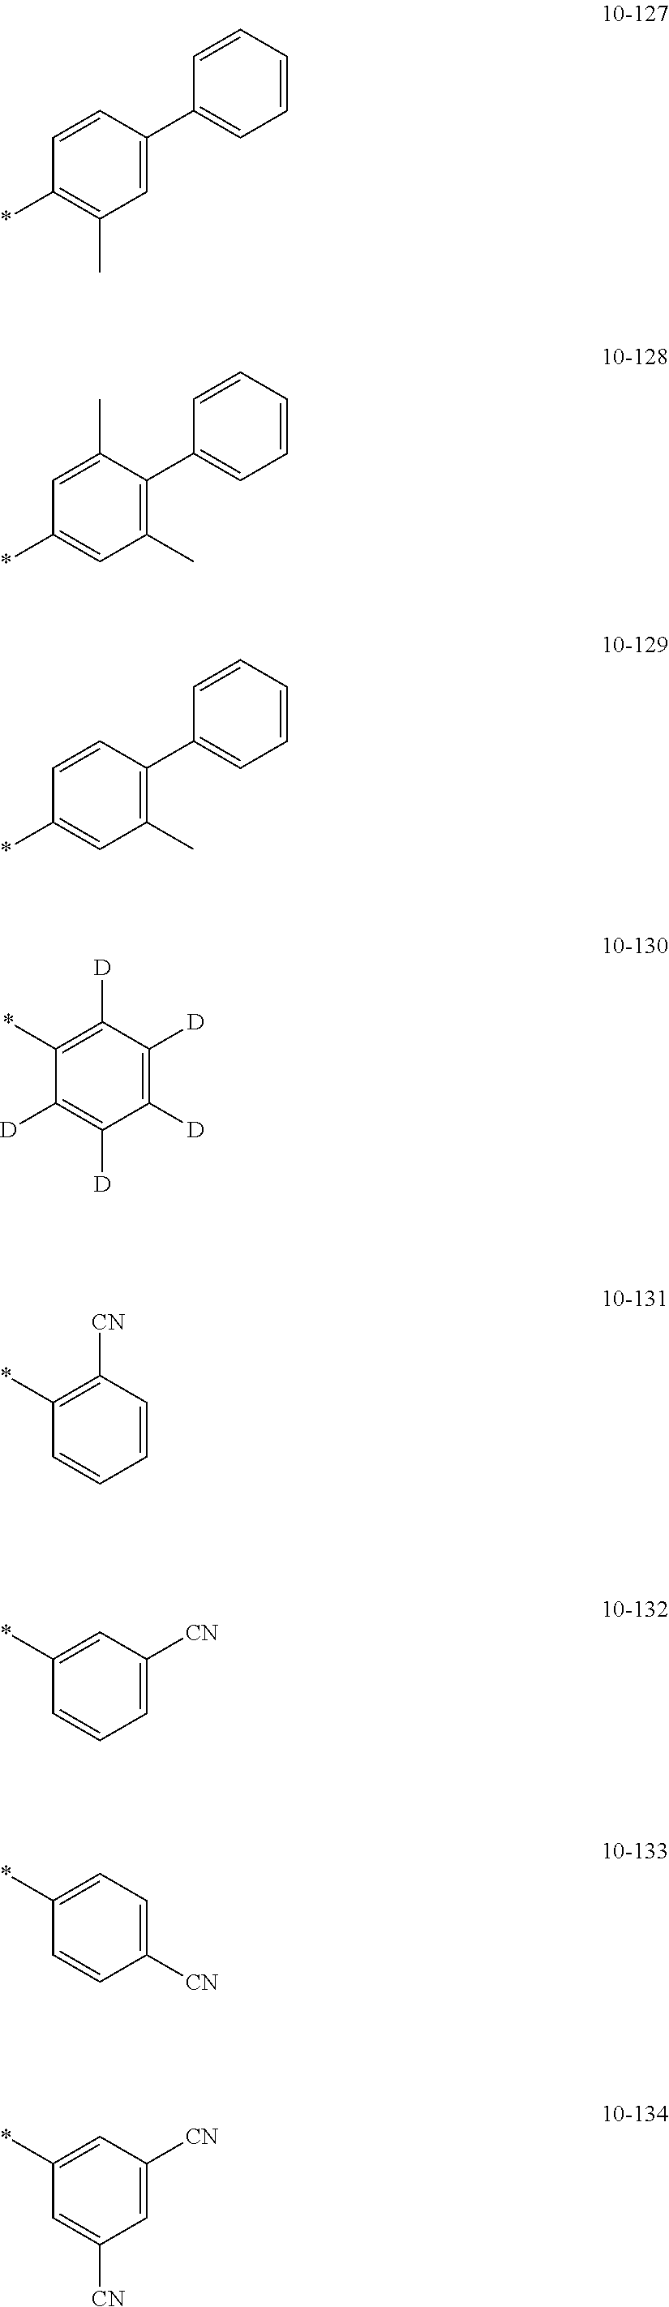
C1=CC(*)=C(C)C=C1C1=CC=CC=C1.C1(C)=CC(*)=CC(C)=C1C1=CC=CC=C1.C1=CC(*)=CC(C)=C1C1=CC=CC=C1.C1([D])=C(*)C([D])=C([D])C([D])=C1[D].C1([CN])=C(*)C=CC=C1.C1=C(*)C=CC=C1[CN].C1=CC([CN])=CC=C1*.C1=C(*)C=C([CN])C=C1[CN]
